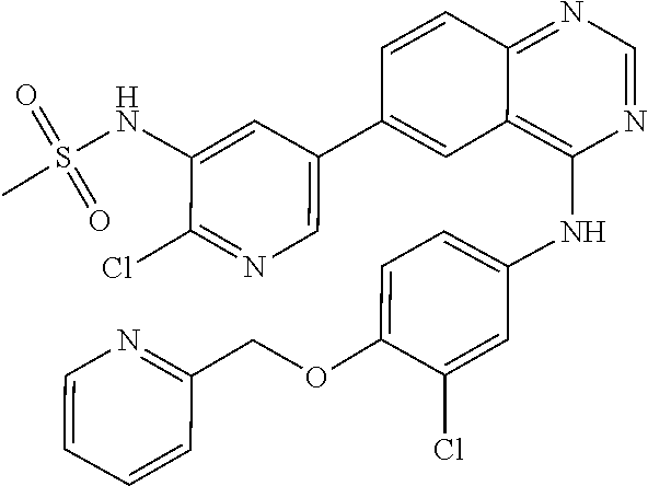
C1=CC=CC(COC2=CC=C(NC3=C4C(=NC=N3)C=CC(C3=CN=C(Cl)C(NS(=O)(=O)C)=C3)=C4)C=C2Cl)=N1
